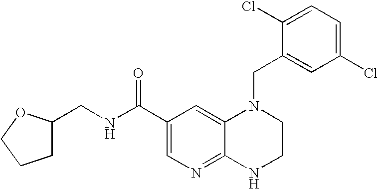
C12=NC=C(C(=O)NCC3CCCO3)C=C1N(CC1=CC(Cl)=CC=C1Cl)CCN2
